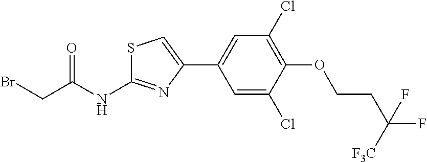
C1=C(Cl)C(OCCC(F)([F3C])F)=C(Cl)C=C1C1=CSC(NC(CBr)=O)=N1
